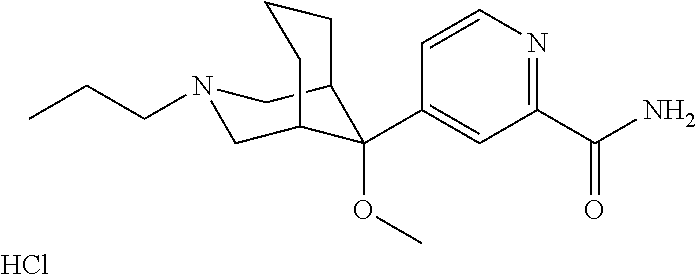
C1(C(N)=O)=NC=CC(C2(OC)C3CN(CCC)CC2CCC3)=C1.Cl
